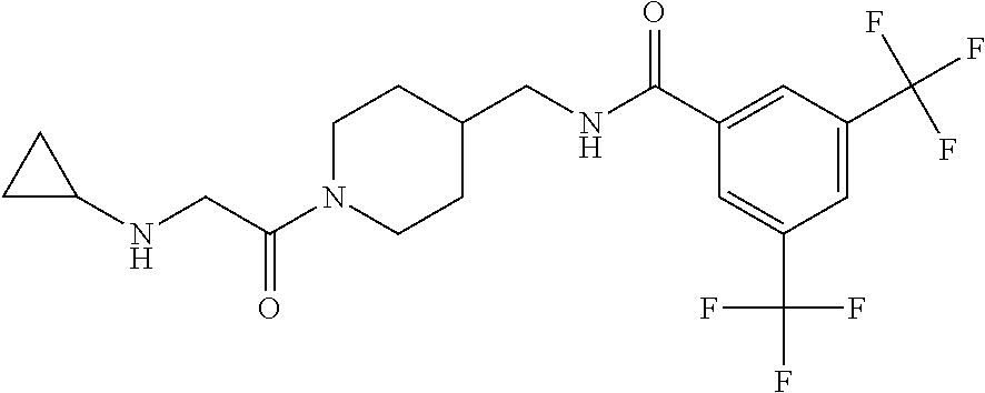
C1N(C(CNC2CC2)=O)CCC(CNC(C2=CC(C(F)(F)F)=CC(C(F)(F)F)=C2)=O)C1
